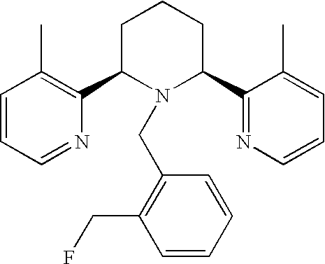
C1=CC=NC(C2N(CC3=C(CF)C=CC=C3)C(C3=NC=CC=C3C)CCC2)=C1C
